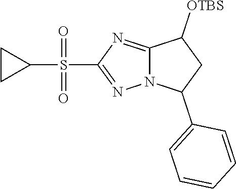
C1CC1S(=O)(=O)C1=NN2C(=N1)C([OTBS])CC2C1=CC=CC=C1
